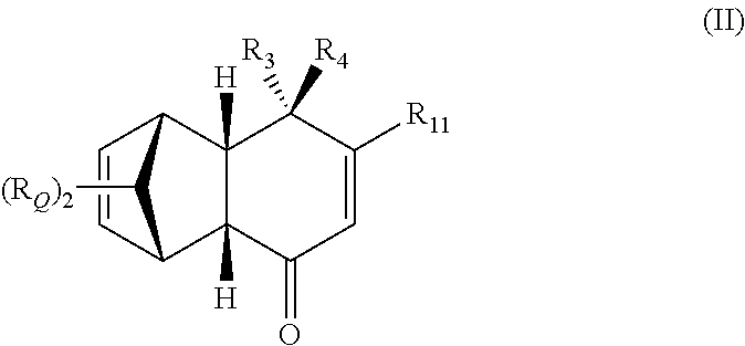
C1=CC2C3([H])C([H])(C1C2[(RQ)2])C([R3])([R4])C([R11])=CC3=O
